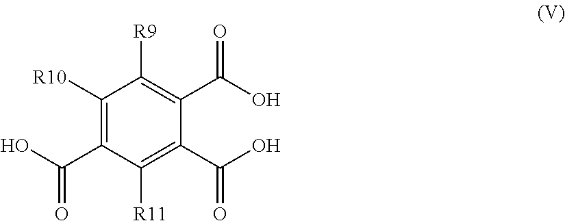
C1([R10])=C(C(O)=O)C([R11])=C(C(=O)O)C(C(=O)O)=C1[R9]
